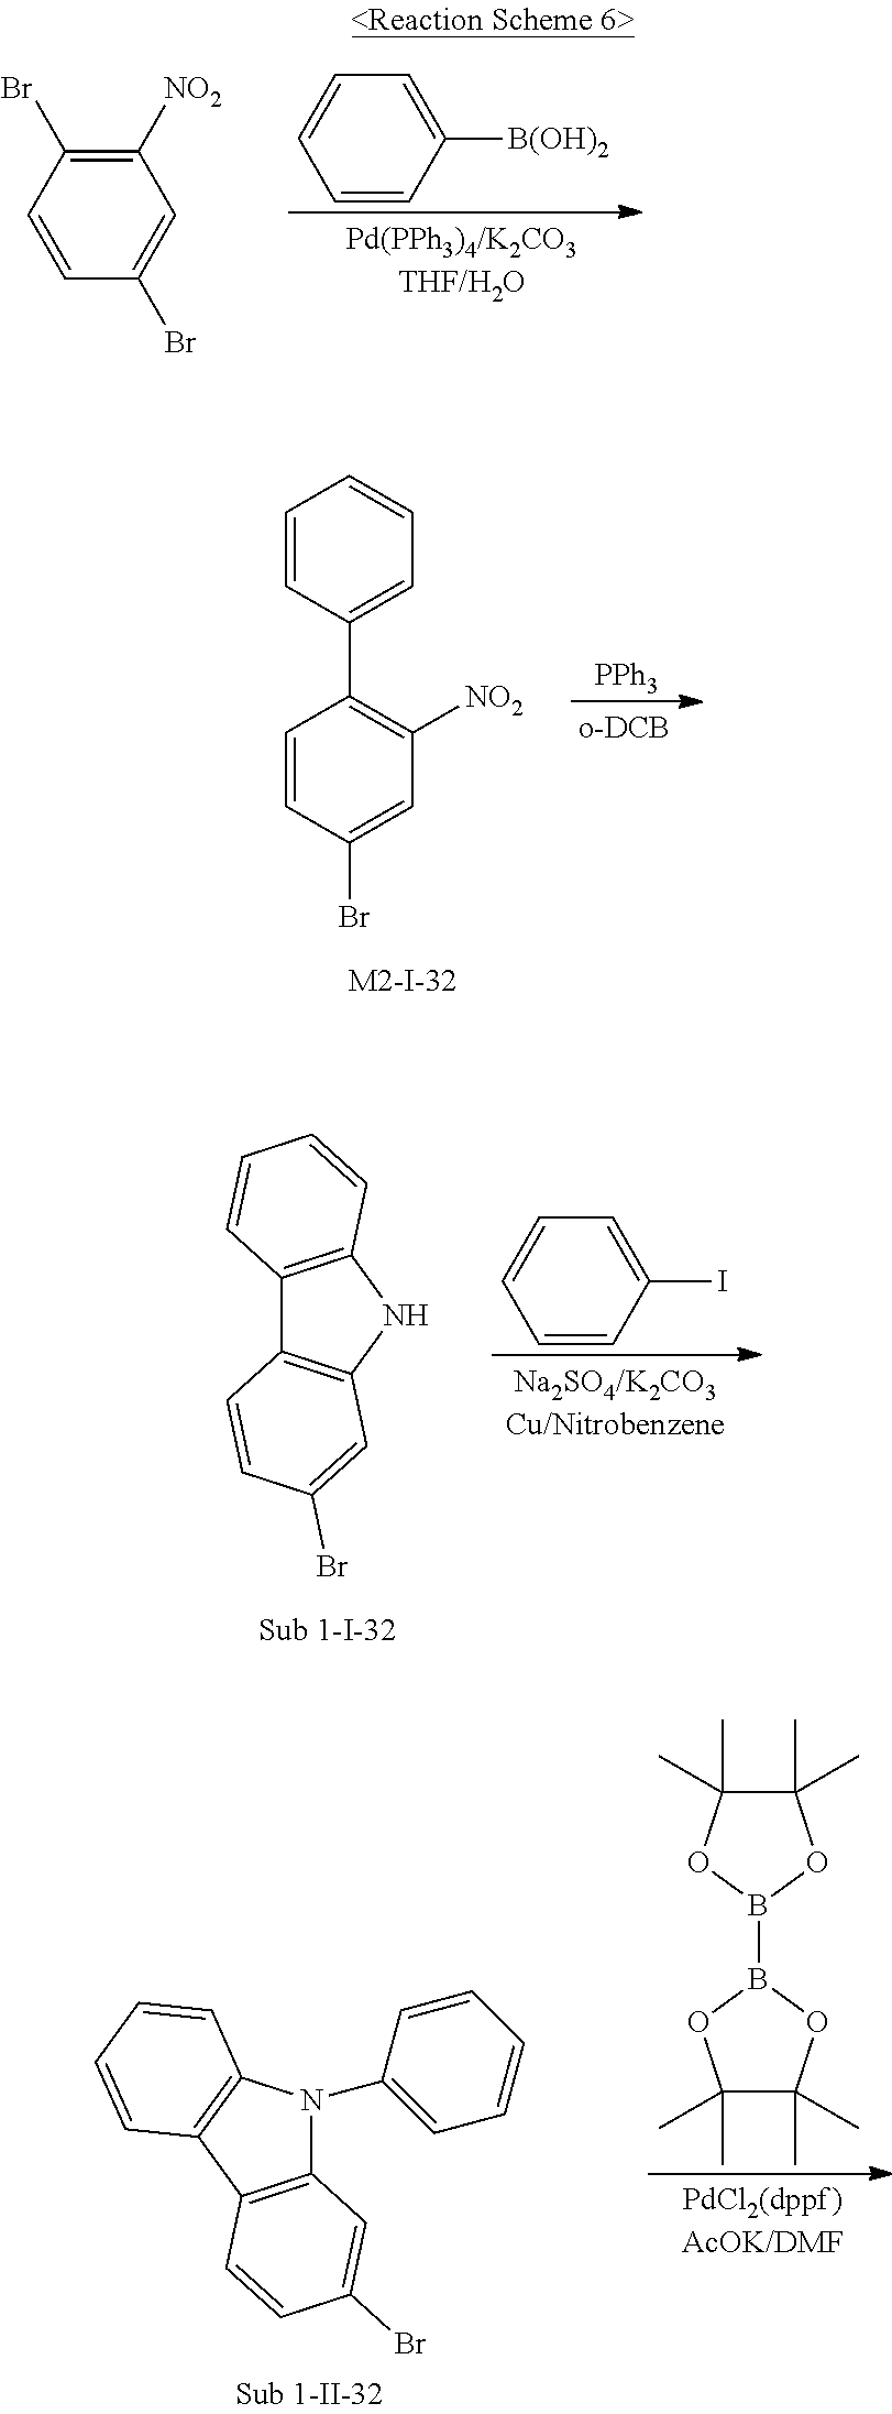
C1=CC([B(OH)2])=CC=C1.C1([NO2])=C(Br)C=CC(Br)=C1.C1=CC(C2=C([NO2])C=C(Br)C=C2)=CC=C1.[PPh3].C1=CC(I)=CC=C1.C12=C(NC3=C1C=CC(Br)=C3)C=CC=C2.C1(C)(C)C(C)(C)OB(B2OC(C)(C)C(C)(C)O2)O1.C12=C(C3=C(C=CC=C3)N1C1=CC=CC=C1)C=CC(Br)=C2
